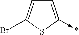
C1=C(->*)SC(Br)=C1
